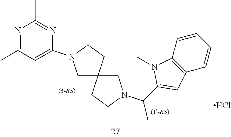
C12(CN(C(C3=CC4=C(N3C)C=CC=C4)C)CC1)CCN(C1=CC(C)=NC(C)=N1)C2.Cl
